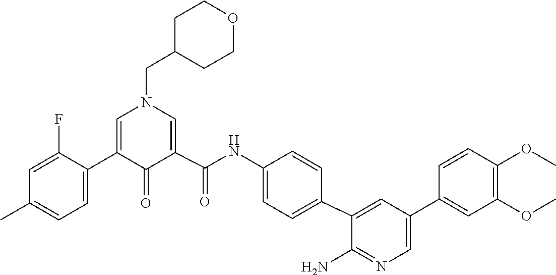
C1(=O)C(C2=CC=C(C)C=C2F)=CN(CC2CCOCC2)C=C1C(NC1=CC=C(C2=CC(C3=CC(OC)=C(OC)C=C3)=CN=C2N)C=C1)=O
